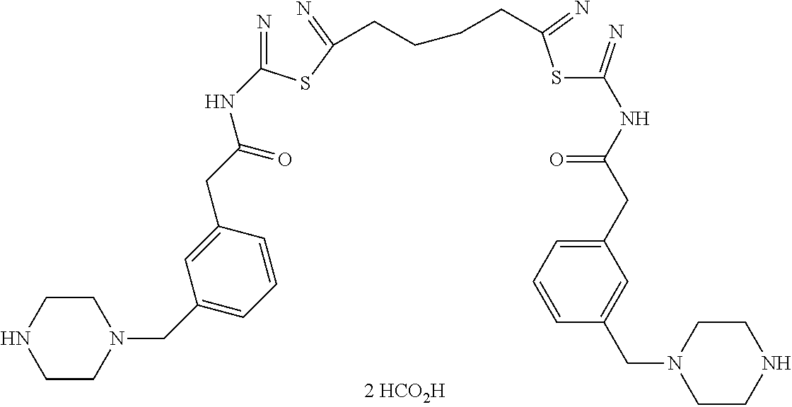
N=C(SC(=N)CCCCC(SC(=N)NC(CC1=CC=CC(CN2CCNCC2)=C1)=O)=N)NC(CC1=CC(CN2CCNCC2)=CC=C1)=O
